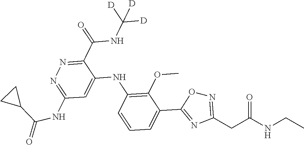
C1(C(NC([D])([D])[D])=O)=NN=C(NC(=O)C2CC2)C=C1NC1=C(OC)C(C2=NC(CC(NCC)=O)=NO2)=CC=C1
